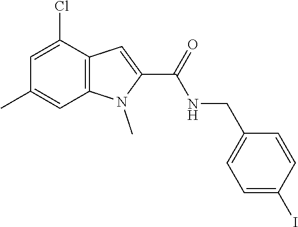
C12=C(N(C)C(C(=O)NCC3=CC=C(I)C=C3)=C1)C=C(C)C=C2Cl
